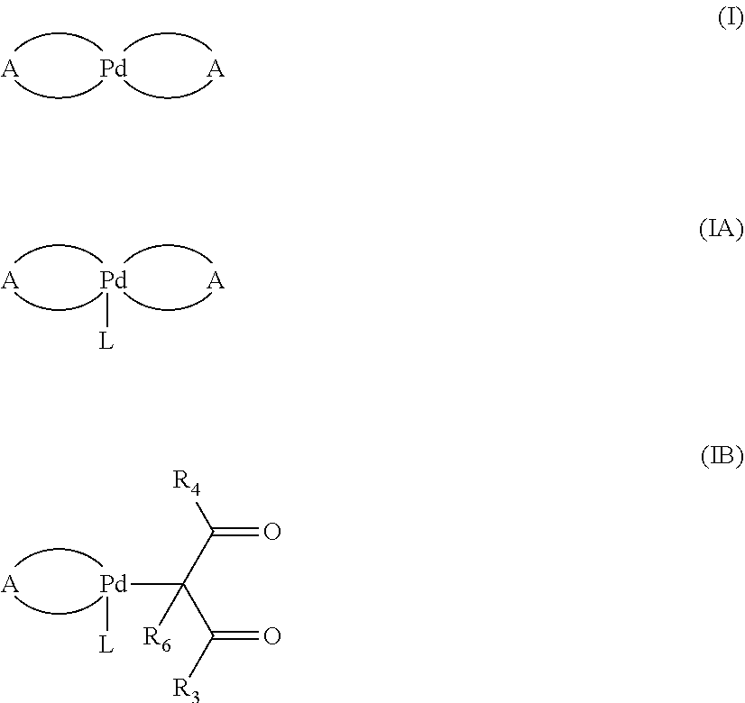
[Pd][L].[A].[A].[Pd].[A].[A].[Pd](C(C([R3])=O)([R6])C([R4])=O)[L].[A]
